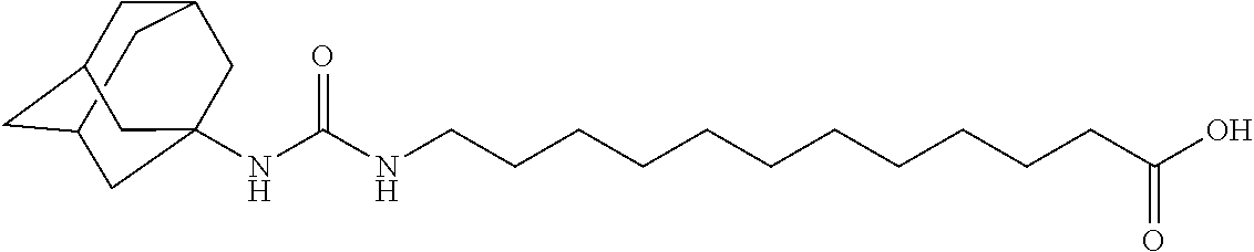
N(C(NCCCCCCCCCCCC(O)=O)=O)C12CC3CC(CC(C3)C1)C2
